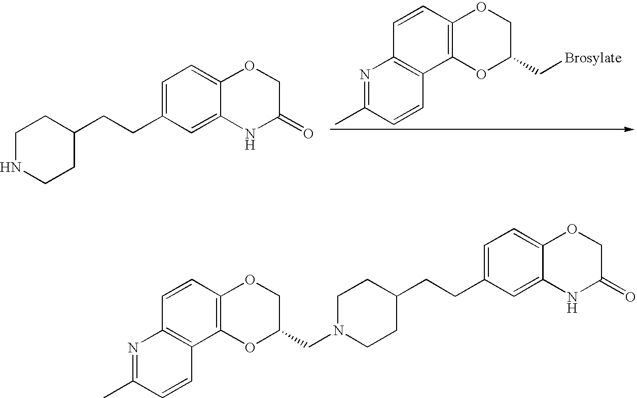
C1NCCC(CCC2=CC=C3C(=C2)NC(=O)CO3)C1.N1=C(C)C=CC2=C1C=CC1=C2OC(C[Brosylate])CO1.C12=C(C=CC3=C1C=CC(C)=N3)OCC(CN1CCC(CCC3=CC=C4C(=C3)NC(=O)CO4)CC1)O2
